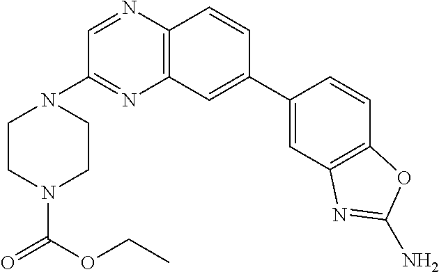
C1=C(C2=CC3=C(C=C2)N=CC(N2CCN(C(=O)OCC)CC2)=N3)C=CC2=C1N=C(N)O2
